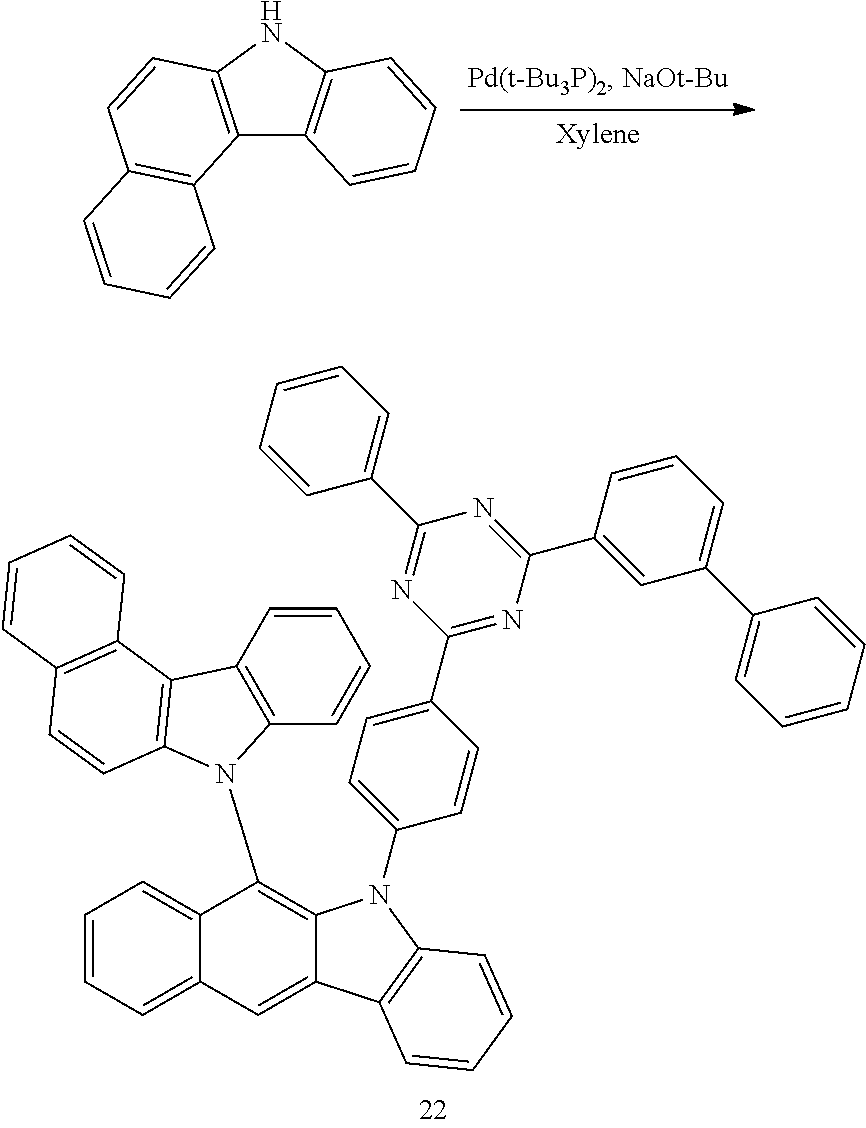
C1=CC=CC(C2=NC(C3=CC=C(N4C5=C(N6C7=C(C=CC=C7)C7=C6C=CC6=C7C=CC=C6)C6=CC=CC=C6C=C5C5=C4C=CC=C5)C=C3)=NC(C3=CC(C4=CC=CC=C4)=CC=C3)=N2)=C1.C12=C(NC3=C1C=CC=C3)C=CC1=C2C=CC=C1
